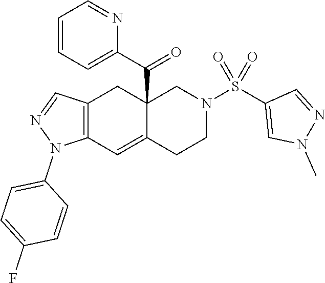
C12=C(C=C3C(C(C4=CC=CC=N4)=O)(C1)CN(S(C1=CN(C)N=C1)(=O)=O)CC3)N(C1=CC=C(F)C=C1)N=C2
